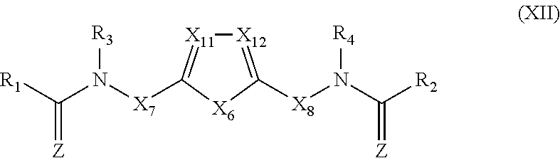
[X12]1=C([X8]N(C([R2])=[Z])[R4])[X6]C([X7]N(C([R1])=[Z])[R3])=[X11]1
